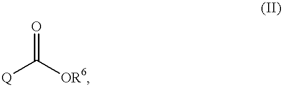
[Q]C([OR6])=O
